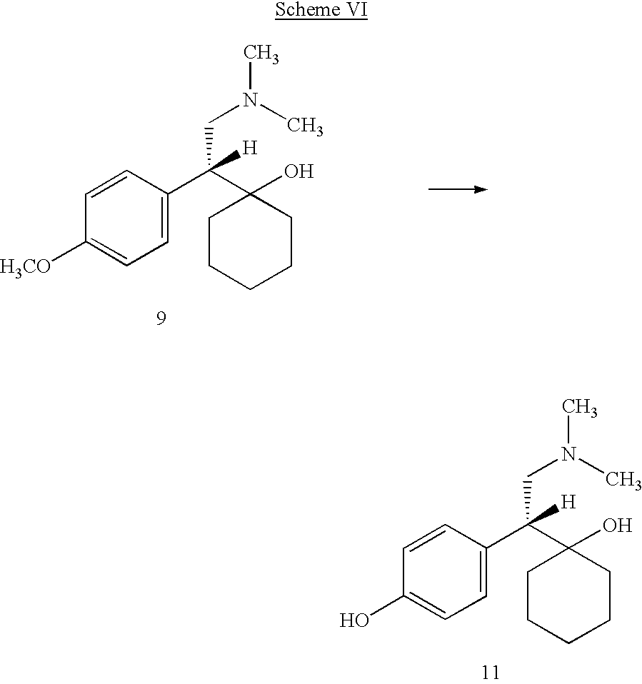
C1=CC(C(CN(C)C)(C2(O)CCCCC2)[H])=CC=C1[H3CO].C1=CC(C(CN(C)C)(C2(O)CCCCC2)[H])=CC=C1O
